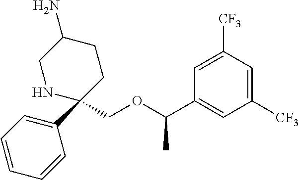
C1(C2(COC(C3=CC([CF3])=CC([CF3])=C3)C)CCC(N)CN2)=CC=CC=C1
